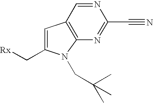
N1=CC2=C(N=C1C#N)N(CC(C)(C)C)C(C[Rx])=C2
